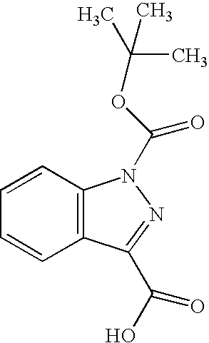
C12=C(C=CC=C1)N(C(=O)OC(C)(C)C)N=C2C(=O)O
